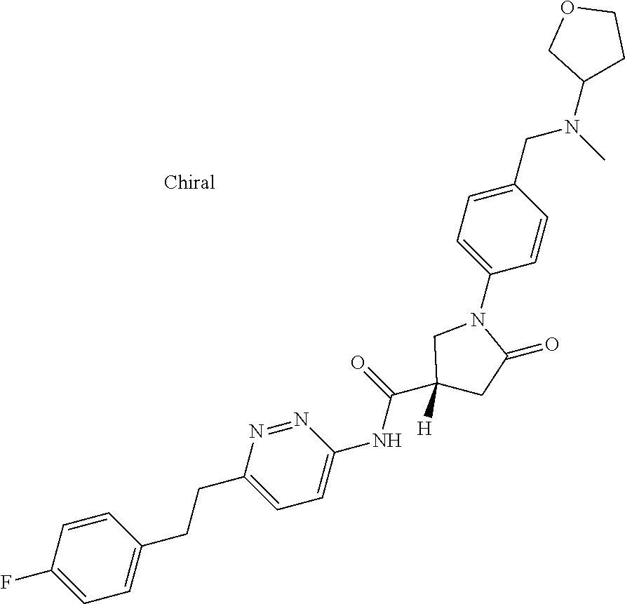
C1=C(CCC2=CC=C(NC(C3([H])CC(=O)N(C4=CC=C(CN(C)C5CCOC5)C=C4)C3)=O)N=N2)C=CC(F)=C1
